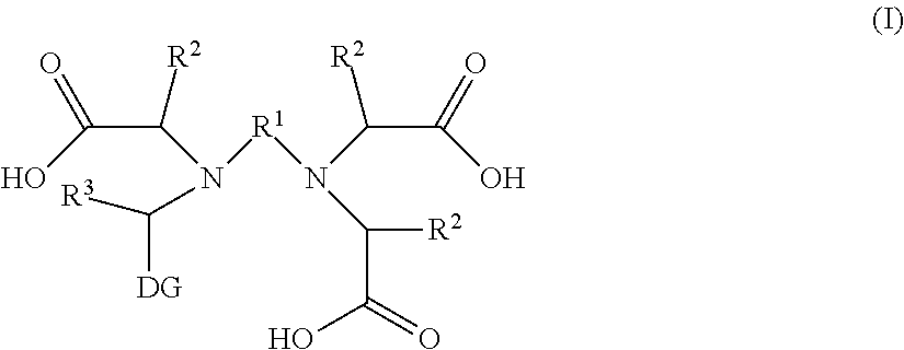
[DG]C(N([R1]N(C([R2])C(=O)O)C(C(O)=O)[R2])C(C(O)=O)[R2])[R3]
